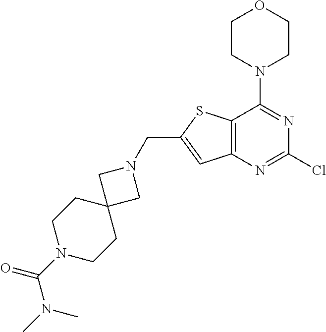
C1CN(C2=NC(Cl)=NC3=C2SC(CN2CC4(C2)CCN(C(=O)N(C)C)CC4)=C3)CCO1
